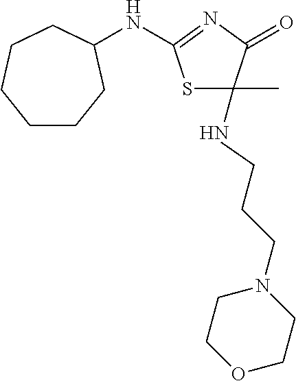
S1C(C)(NCCCN2CCOCC2)C(=O)N=C1NC1CCCCCC1
